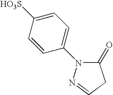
C1(=O)N(C2=CC=C([HO3S])C=C2)N=CC1
